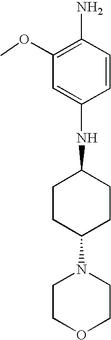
N(C1=CC(OC)=C(N)C=C1)C1CCC(N2CCOCC2)CC1
